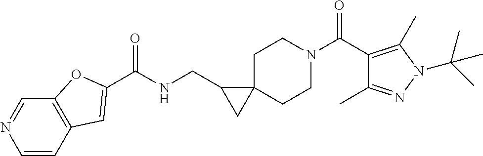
C1=CC2=C(C=N1)OC(C(=O)NCC1CC13CCN(C(=O)C1=C(C)N(C(C)(C)C)N=C1C)CC3)=C2
